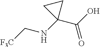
[F3C]CNC1(C(O)=O)CC1
